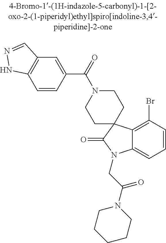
C12=C(Br)C=CC=C1N(CC(=O)N1CCCCC1)C(=O)C21CCN(C(=O)C2=CC3=C(C=C2)NN=C3)CC1
